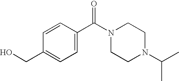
C1=CC(C(N2CCN(C(C)C)CC2)=O)=CC=C1CO
